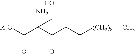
[R1O]C(C(C(CC[(CH2)8]C)=O)(N)CO)=O
